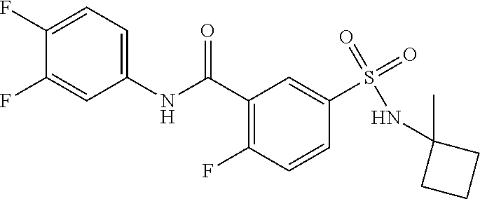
C1(F)=CC=C(NC(C2=C(F)C=CC(S(=O)(=O)NC3(C)CCC3)=C2)=O)C=C1F
